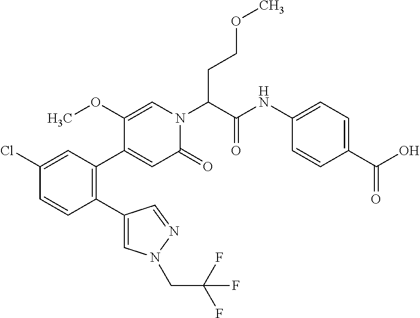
C1(Cl)=CC(C2=CC(=O)N(C(C(NC3=CC=C(C(O)=O)C=C3)=O)CCOC)C=C2OC)=C(C2=CN(CC(F)(F)F)N=C2)C=C1
